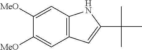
C12=C(C=C([MeO])C([MeO])=C1)NC(C(C)(C)C)=C2
